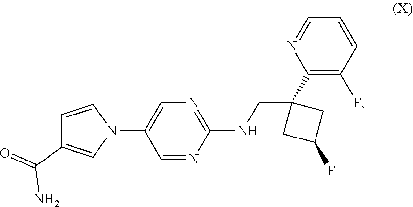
C1=CC(F)=C(C2(CNC3=NC=C(N4C=CC(C(=O)N)=C4)C=N3)CC(F)C2)N=C1
